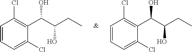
C1=CC=C(Cl)C(C(C(O)CC)O)=C1Cl.C1=CC=C(Cl)C(C(C(O)CC)O)=C1Cl
